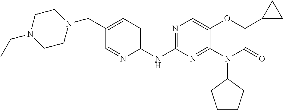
C1(NC2=NC=C3C(=N2)N(C2CCCC2)C(=O)C(C2CC2)O3)=CC=C(CN2CCN(CC)CC2)C=N1
